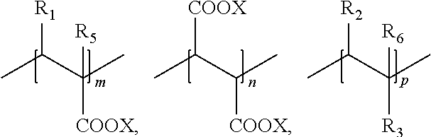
[R1]C(C(C)([COOX])[R5])C.[COOX]C(C(C)[COOX])C.[R2]C(C(C)([R3])[R6])C
